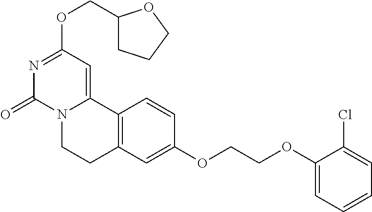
N1=C(OCC2CCCO2)C=C2N(C1=O)CCC1=C2C=CC(OCCOC2=CC=CC=C2Cl)=C1
